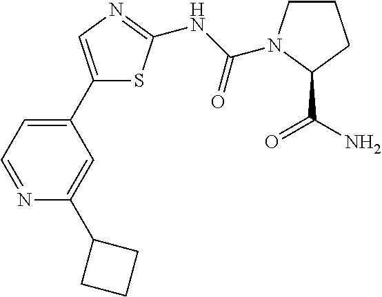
C1(C2=CC=NC(C3CCC3)=C2)=CN=C(NC(=O)N2CCCC2C(=O)N)S1
